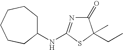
C1(=O)N=C(NC2CCCCCC2)SC1(C)CC
